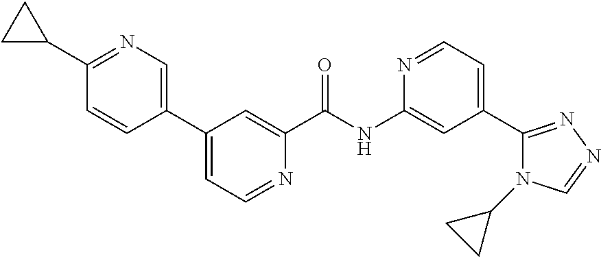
C1=C(C2=CC=NC(C(NC3=CC(C4=NN=CN4C4CC4)=CC=N3)=O)=C2)C=CC(C2CC2)=N1
